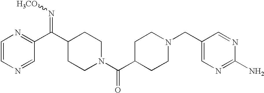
C1=CN=CC(C(C2CCN(C(C3CCN(CC4=CN=C(N)N=C4)CC3)=O)CC2)=N[H3CO])=N1
